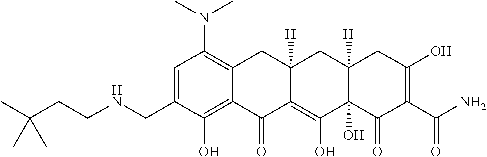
C1=C(CNCCC(C)(C)C)C(O)=C2C(=C1N(C)C)CC1([H])C(=C(O)C3(O)C([H])(C1)CC(O)=C(C(N)=O)C3=O)C2=O
